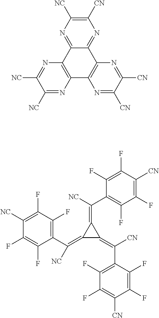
C1([CN])=C([NC])N=C2C(=N1)C1=C(C3=C2N=C([NC])C([NC])=N3)N=C([CN])C([CN])=N1.C1(C(=C2C(=C([CN])C3=C(F)C(F)=C([CN])C(F)=C3F)C2=C([NC])C2=C(F)C(F)=C([CN])C(F)=C2F)[NC])=C(F)C(F)=C([NC])C(F)=C1F
